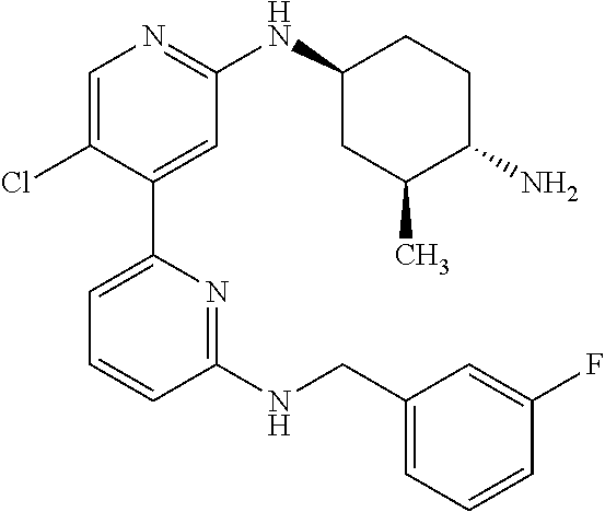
C1=C(Cl)C(C2=CC=CC(NCC3=CC=CC(F)=C3)=N2)=CC(NC2CC(C)C(N)CC2)=N1
